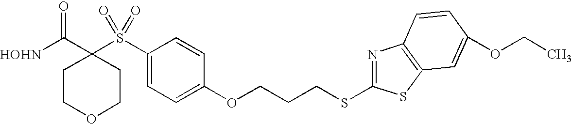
[HOHN]C(C1(S(C2=CC=C(OCCCSC3=NC4=C(S3)C=C(OCC)C=C4)C=C2)(=O)=O)CCOCC1)=O
